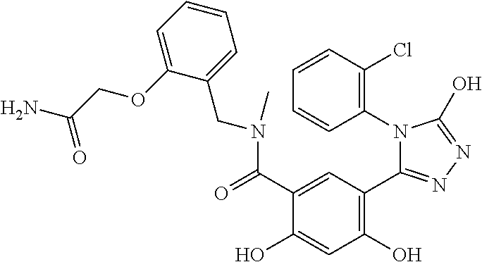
C1=CC=C(OCC(N)=O)C(CN(C)C(C2=CC(C3=NN=C(O)N3C3=C(Cl)C=CC=C3)=C(O)C=C2O)=O)=C1
